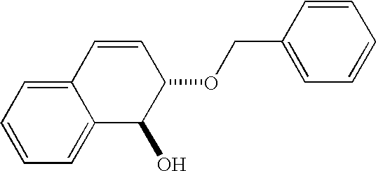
C12=CC=CC=C1C(O)C(OCC1=CC=CC=C1)C=C2
